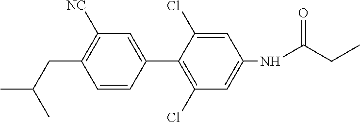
C1=CC(C2=C(Cl)C=C(NC(CC)=O)C=C2Cl)=CC([NC])=C1CC(C)C
